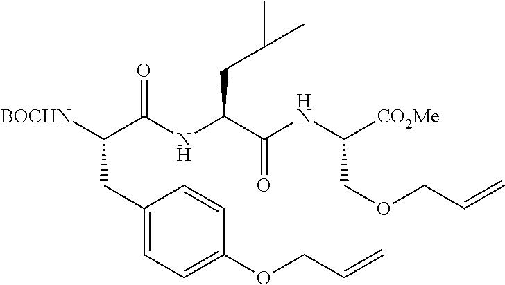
C1(CC([BOCHN])C(NC(C(NC([CO2Me])COCC=C)=O)CC(C)C)=O)=CC=C(OCC=C)C=C1
